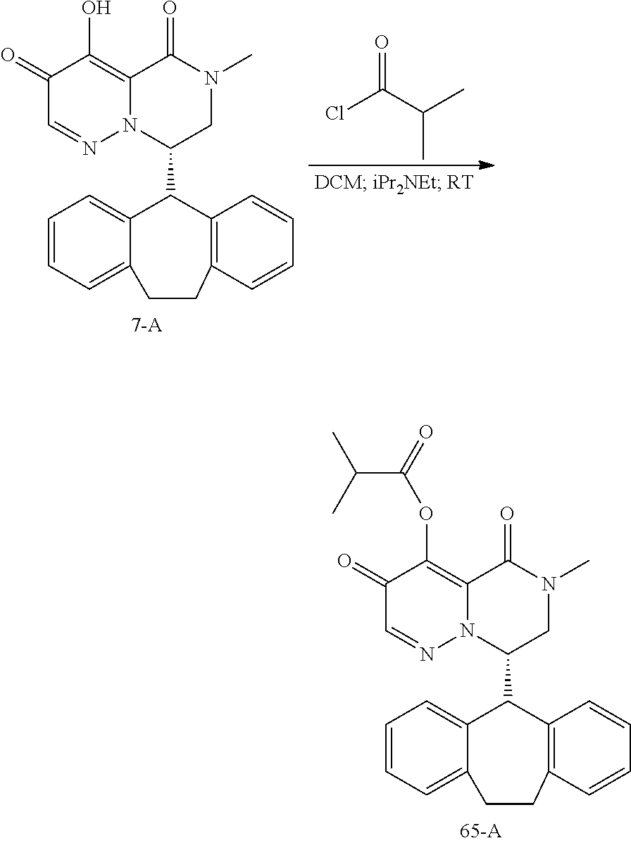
C1=CC=C2C(=C1)C(C1CN(C)C(=O)C3=C(O)C(=O)C=NN13)C1=C(C=CC=C1)CC2.O=C(Cl)C(C)C.C1=CC=C2C(=C1)C(C1CN(C)C(=O)C3=C(OC(C(C)C)=O)C(=O)C=NN13)C1=C(C=CC=C1)CC2
